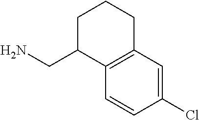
NCC1C2=C(CCC1)C=C(Cl)C=C2
